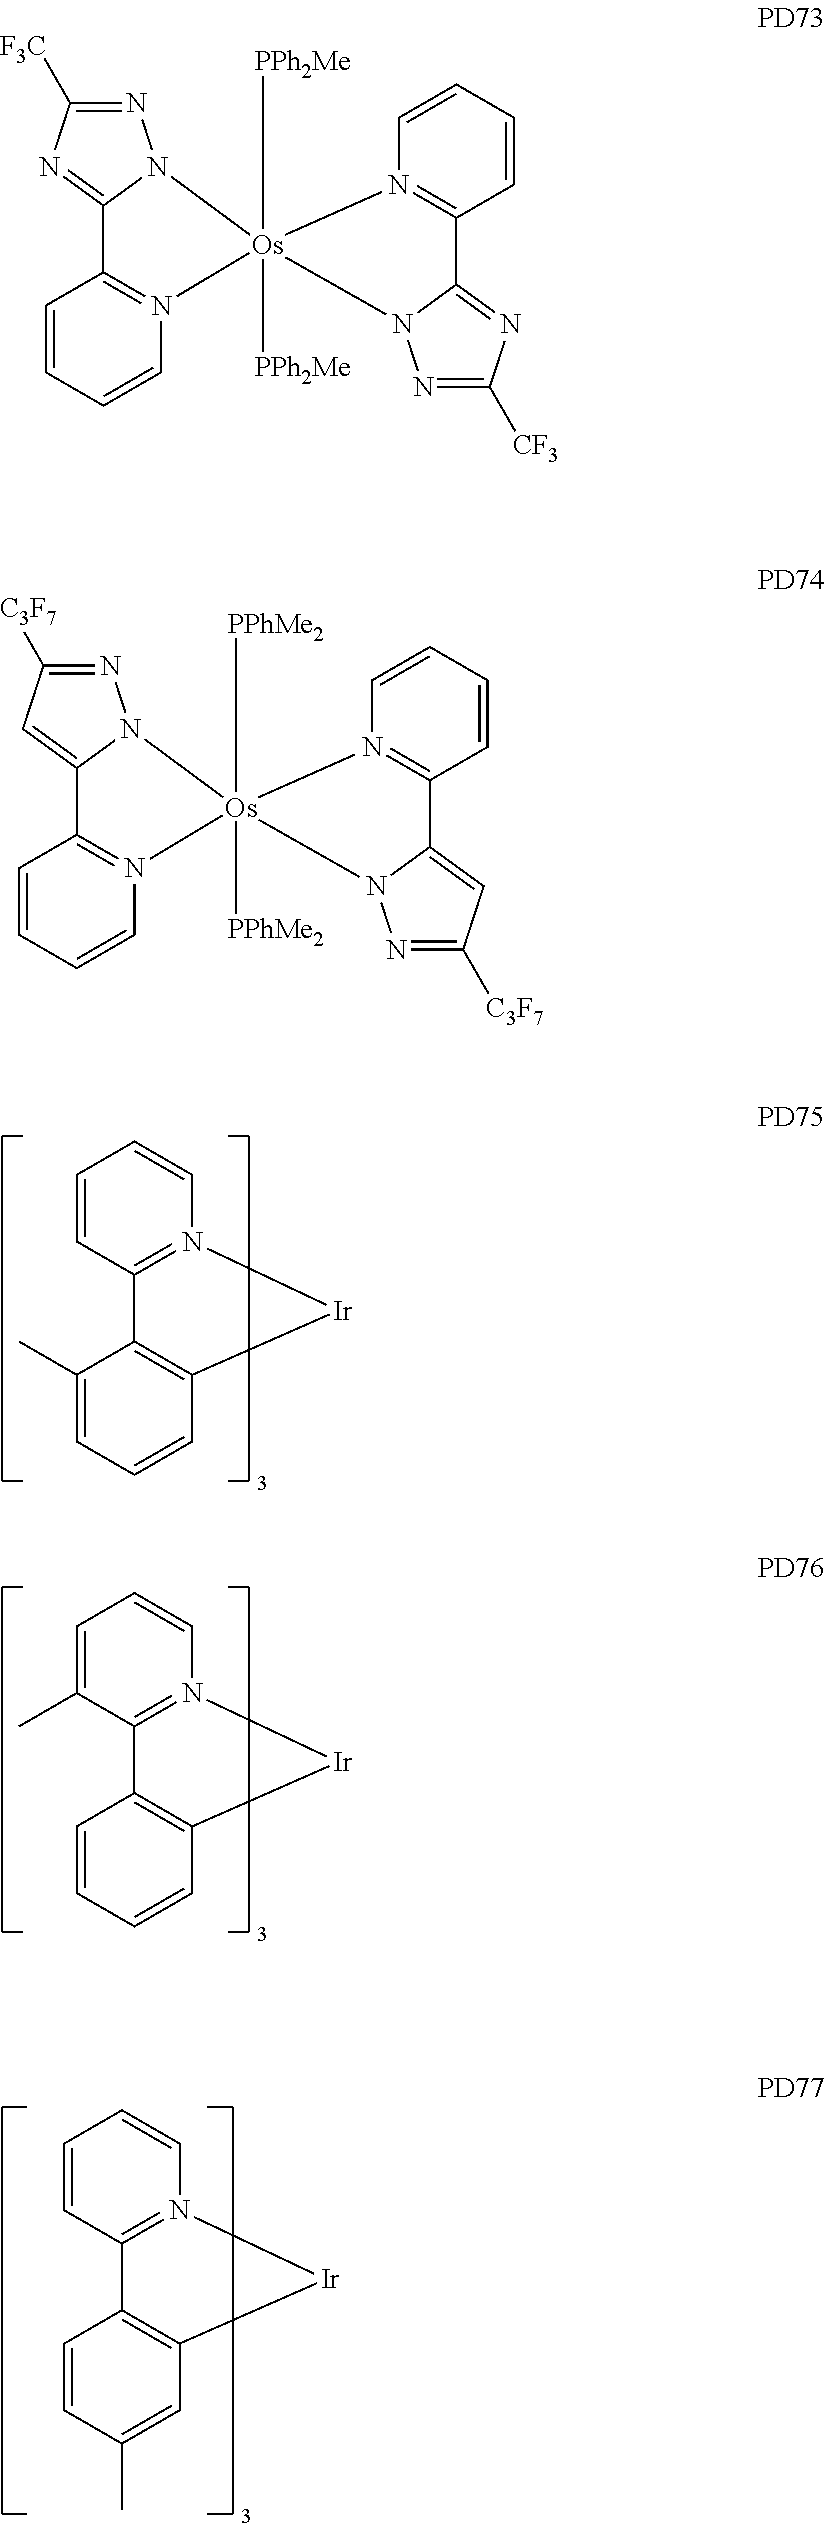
C1=CC2=N(C=C1)[Ir]C1=C2C(C)=CC=C1.C1=C(C)C2=N(C=C1)[Ir]C1=C2C=CC=C1.C1=CC2=N(C=C1)[Ir]C1=C2C=CC(C)=C1.N1=C([F3C])N=C2N1[Os]1([PPh2Me])([PPh2Me])(N3=C2C=CC=C3)N2=C(C=CC=C2)C2=NC([CF3])=NN12.N1=C([C3F7])C=C2N1[Os]1([PPhMe2])([PPhMe2])(N3=C2C=CC=C3)N2=C(C=CC=C2)C2=CC([C3F7])=NN12
